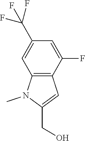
C12=C(C=C(CO)N1C)C(F)=CC(C(F)(F)F)=C2
